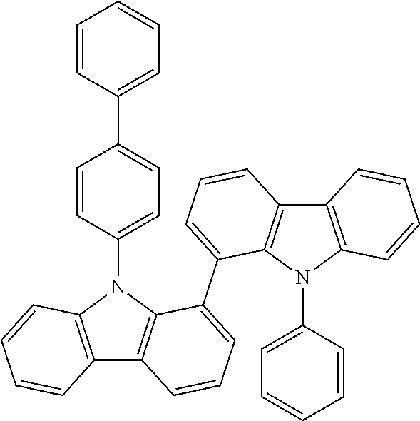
C12=C(N(C3=CC=C(C4=CC=CC=C4)C=C3)C3=C1C=CC=C3C1=CC=CC3=C1N(C1=CC=CC=C1)C1=C3C=CC=C1)C=CC=C2
